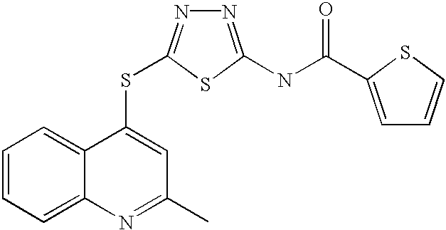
C12=CC=CC=C1C(SC1=NN=C(NC(=O)C3=CC=CS3)S1)=CC(C)=N2
